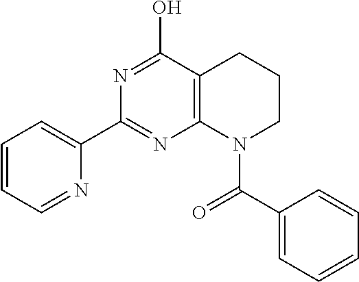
C12=C(C(O)=NC(C3=CC=CC=N3)=N1)CCCN2C(C1=CC=CC=C1)=O
